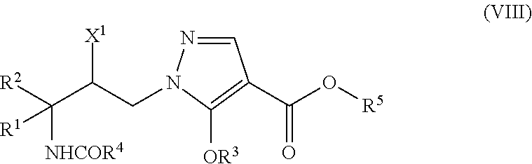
C1=NN(CC(C([NHCOR4])([R2])[R1])[X1])C([OR3])=C1C(=O)O[R5]
